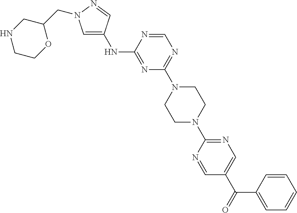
N(C1=NC(N2CCN(C3=NC=C(C(C4=CC=CC=C4)=O)C=N3)CC2)=NC=N1)C1=CN(CC2CNCCO2)N=C1
